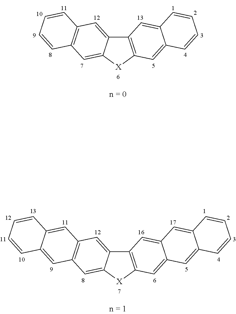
C12=C([X]C3=CC4=C(C=C13)C=CC=C4)C=C1C(=C2)C=CC=C1.C12=C([X]C3=CC4=C(C=C13)C=C1C(=C4)C=CC=C1)C=C1C(=C2)C=C2C(=C1)C=CC=C2
